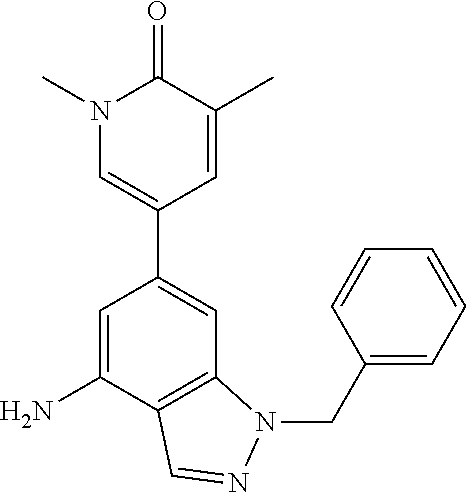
C1=C(N)C2=C(C=C1C1=CN(C)C(=O)C(C)=C1)N(CC1=CC=CC=C1)N=C2
